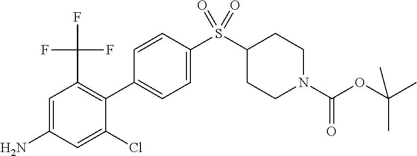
NC1=CC(C(F)(F)F)=C(C2=CC=C(S(C3CCN(C(OC(C)(C)C)=O)CC3)(=O)=O)C=C2)C(Cl)=C1
